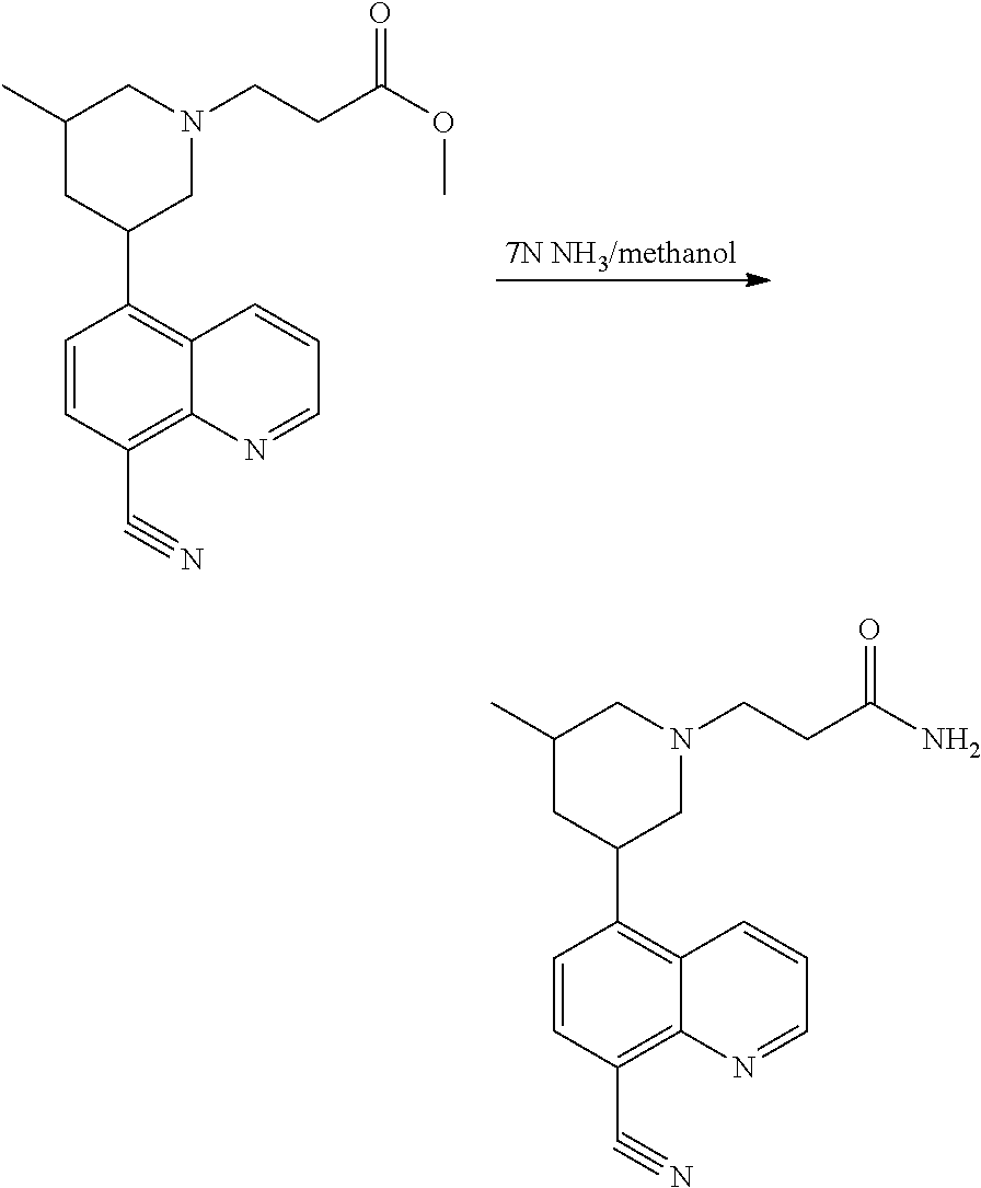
[7N NH3/methanol].C1(C)CC(C2=C3C(=C(C#N)C=C2)N=CC=C3)CN(CCC(OC)=O)C1.C1(C)CC(C2=C3C(=C(C#N)C=C2)N=CC=C3)CN(CCC(N)=O)C1
